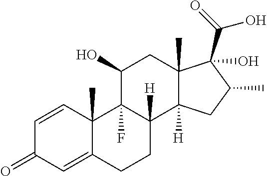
C1=CC2(C)C(=CC1=O)CCC1([H])C2(F)C(O)CC2(C)C1([H])CC(C)C2(C(=O)O)O
